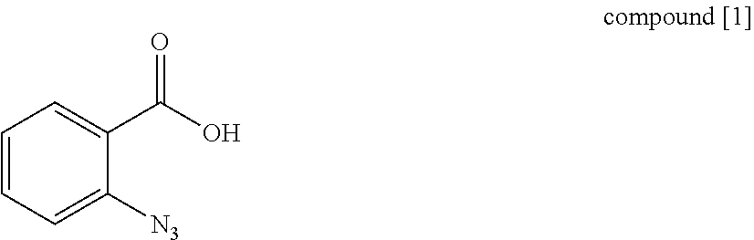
C1=CC=C([N3])C(C(O)=O)=C1
